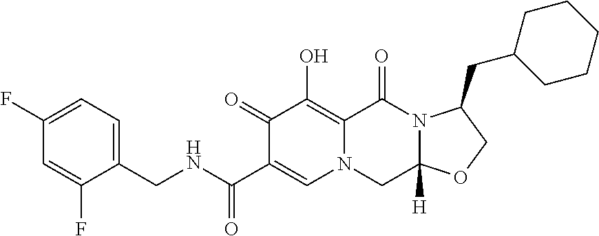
C1(CNC(C2=CN3C(=C(O)C2=O)C(=O)N2C([H])(C3)OCC2CC2CCCCC2)=O)=CC=C(F)C=C1F
